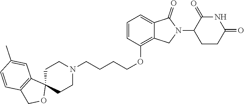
C1C2(CCN(CCCCOC3=C4C(=CC=C3)C(=O)N(C3CCC(=O)NC3=O)C4)C1)C1=C(CO2)C=CC(C)=C1
